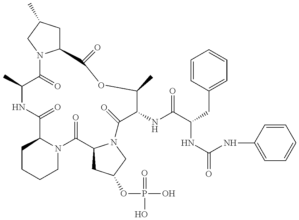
C1(C)C(=O)N2C(CC(C)C2)C(=O)OC(C)C(NC(=O)C(NC(NC2=CC=CC=C2)=O)CC2=CC=CC=C2)C(=O)N2C(C(=O)N3C(C(=O)N1)CCCC3)CC(OP(O)(=O)O)C2
